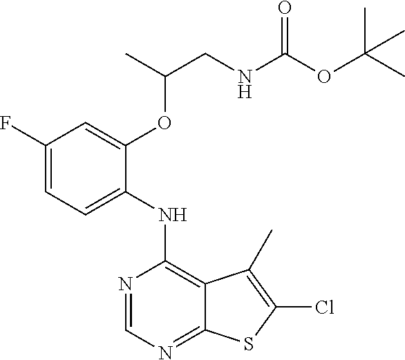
C1=C(OC(CNC(OC(C)(C)C)=O)C)C(NC2=C3C(=NC=N2)SC(Cl)=C3C)=CC=C1F
